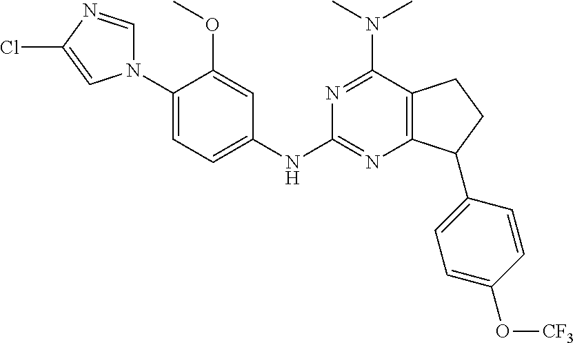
C1(N2C=NC(Cl)=C2)=CC=C(NC2=NC3=C(C(N(C)C)=N2)CCC3C2=CC=C(O[CF3])C=C2)C=C1OC
